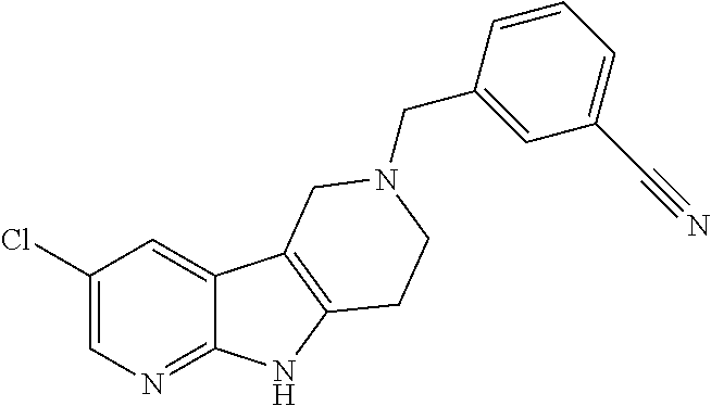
C1(Cl)=CN=C2C(=C1)C1=C(N2)CCN(CC2=CC(C#N)=CC=C2)C1
